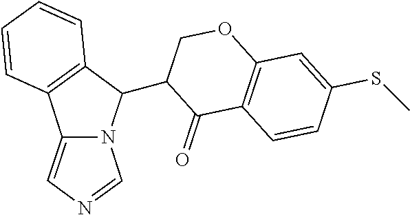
C1(C2C3=C(C=CC=C3)C3=CN=CN32)C(=O)C2=C(OC1)C=C(SC)C=C2
